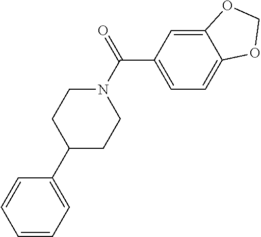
C1(C2=CC=CC=C2)CCN(C(=O)C2=CC=C3C(=C2)OCO3)CC1
